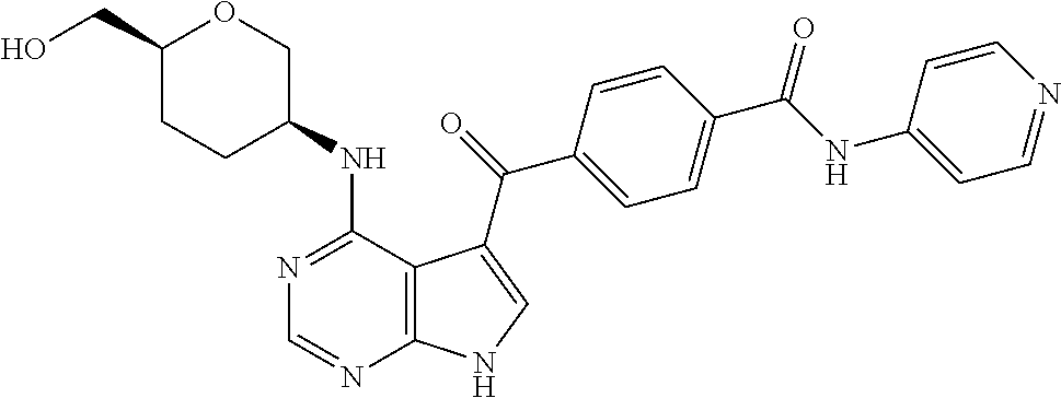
C1(CO)CCC(NC2=NC=NC3=C2C(C(=O)C2=CC=C(C(NC4=CC=NC=C4)=O)C=C2)=CN3)CO1
